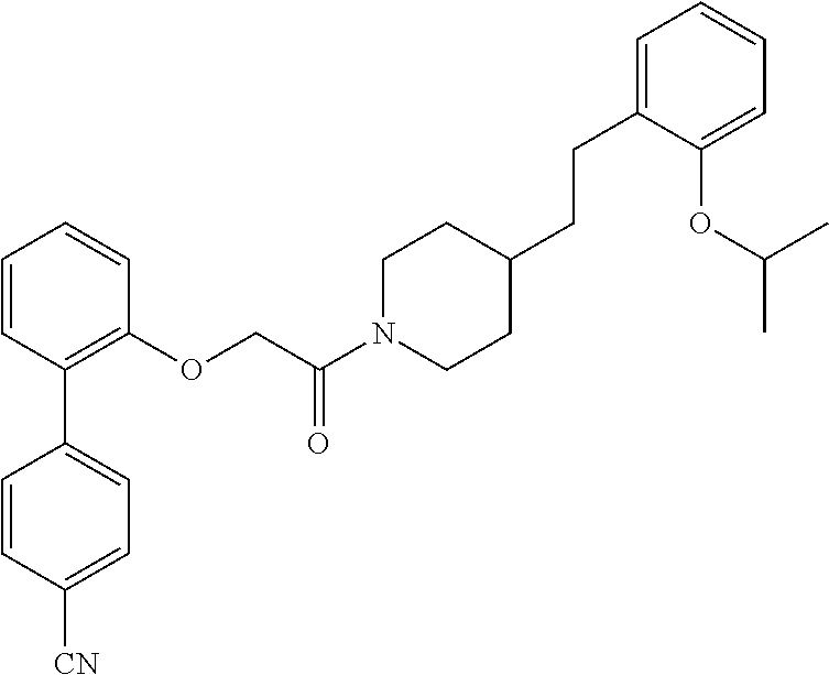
C1=CC(C2=CC=C([CN])C=C2)=C(OCC(N2CCC(CCC3=CC=CC=C3OC(C)C)CC2)=O)C=C1
